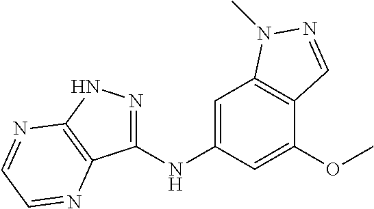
C1(NC2=CC3=C(C(OC)=C2)C=NN3C)=NNC2=C1N=CC=N2
